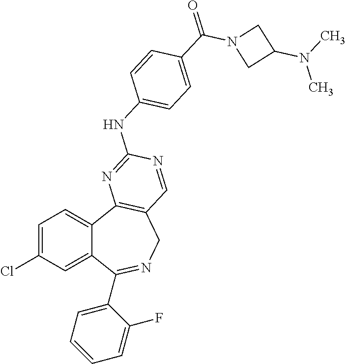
C1=C(Cl)C=C2C(=C1)C1=C(CN=C2C2=CC=CC=C2F)C=NC(NC2=CC=C(C(=O)N3CC(N(C)C)C3)C=C2)=N1
